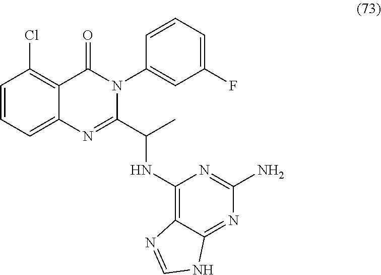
C1=CC=C2C(=C1Cl)C(=O)N(C1=CC(F)=CC=C1)C(C(NC1=C3C(=NC(N)=N1)NC=N3)C)=N2
